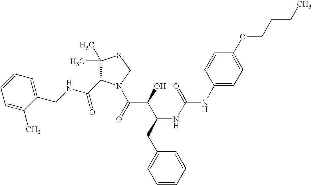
C(NCC1=CC=CC=C1C)(=O)C1C(C)(C)SCN1C(C(C(CC1=CC=CC=C1)NC(=O)NC1=CC=C(OCCCC)C=C1)O)=O
